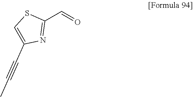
C1(C=O)=NC(C#CC)=CS1
